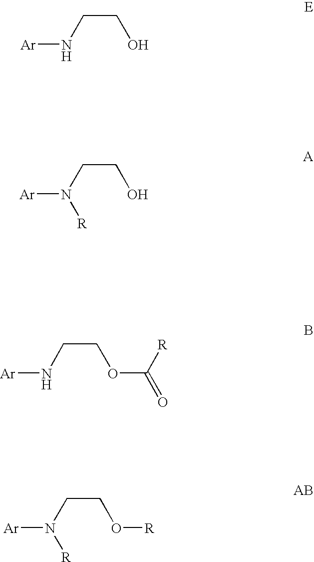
[Ar]NCCO.[Ar]N(CCO)[R].[Ar]NCCOC(=O)[R].[Ar]N(CCO[R])[R]
